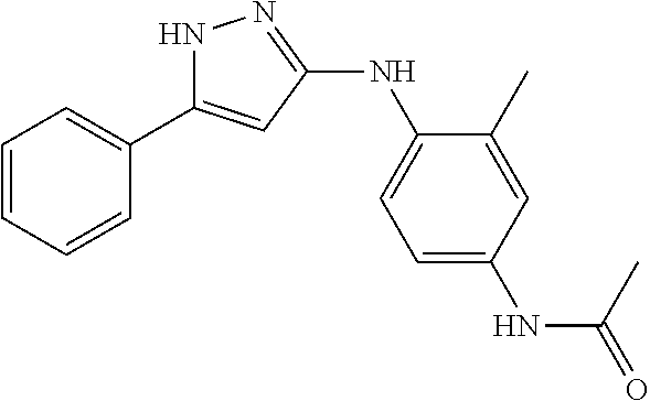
N1C(C2=CC=CC=C2)=CC(NC2=CC=C(NC(=O)C)C=C2C)=N1
